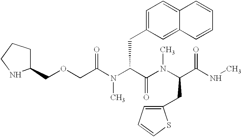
C(C(N(C(C(N(C)C(CC1=CC=CS1)C(NC)=O)=O)CC1=CC=C2C(=C1)C=CC=C2)C)=O)OCC1CCCN1
